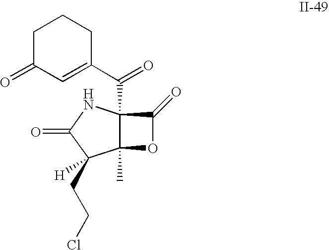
C12(C)C(C(C3=CC(=O)CCC3)=O)(NC(=O)C1(CCCl)[H])C(=O)O2
